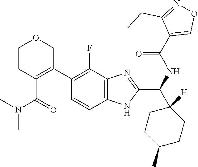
CN(C(C1=C(C2=C(F)C3=C(NC(C(C4([H])CCC(C)CC4)NC(C4=CON=C4CC)=O)=N3)C=C2)COCC1)=O)C
